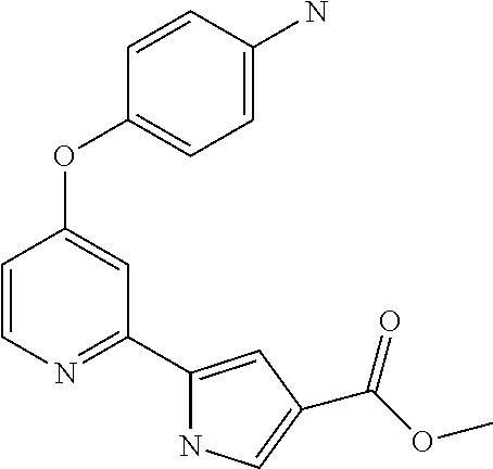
C1=CN=C(C2=CC(C(OC)=O)=CN2)C=C1OC1=CC=C(N)C=C1
